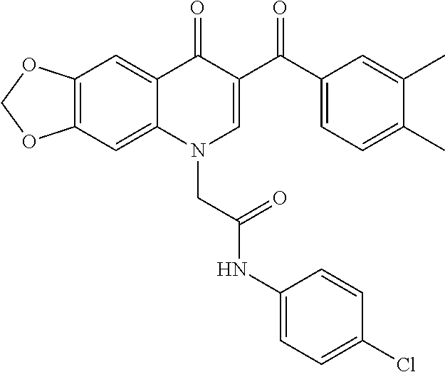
C12=C(C=C3C(=C1)C(=O)C(C(C1=CC=C(C)C(C)=C1)=O)=CN3CC(NC1=CC=C(Cl)C=C1)=O)OCO2
